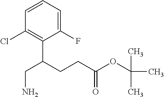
C1=CC=C(F)C(C(CCC(OC(C)(C)C)=O)CN)=C1Cl
